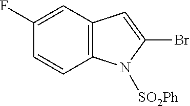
C1(Br)=CC2=C(N1[SO2Ph])C=CC(F)=C2
